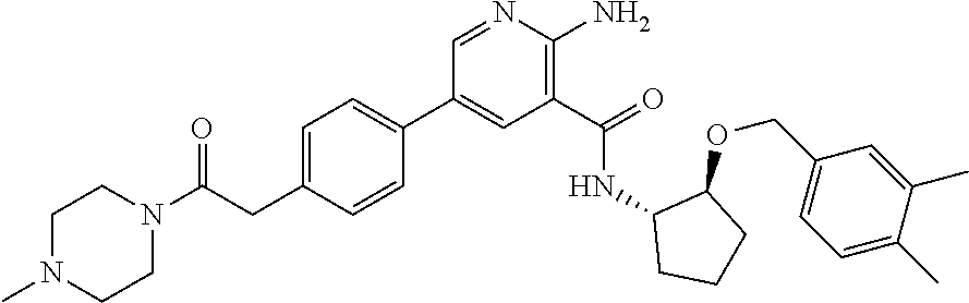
N1=CC(C2=CC=C(CC(=O)N3CCN(C)CC3)C=C2)=CC(C(=O)NC2CCCC2OCC2=CC=C(C)C(C)=C2)=C1N
